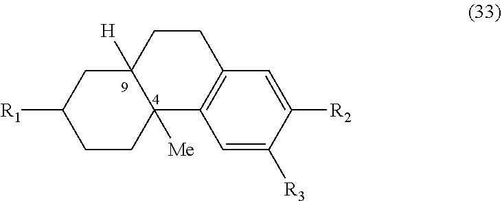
C1=C([R3])C([R2])=CC2=C1C1([Me])C([H])(CC2)CC([R1])CC1
